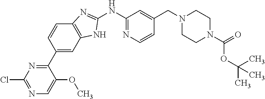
C1(C2=NC(Cl)=NC=C2OC)=CC2=C(C=C1)N=C(NC1=NC=CC(CN3CCN(C(=O)OC(C)(C)C)CC3)=C1)N2
